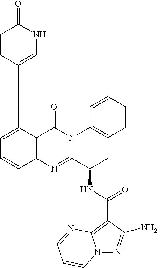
C(#CC1=CC=CC2=C1C(=O)N(C1=CC=CC=C1)C(C(C)NC(C1=C3N(N=C1[NH2])C=CC=N3)=O)=N2)C1=CNC(=O)C=C1
